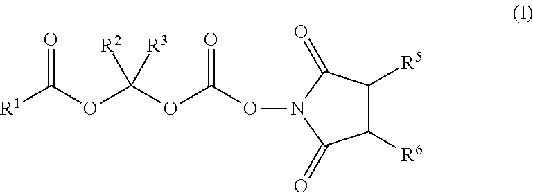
O(C(OC(OC([R1])=O)([R2])[R3])=O)N1C(=O)C([R5])C([R6])C1=O
